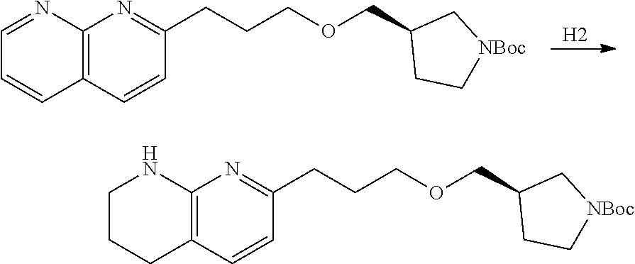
[H2].C12=C(C=CC(CCCOCC3CC[NBoc]C3)=N1)C=CC=N2.C12=C(C=CC(CCCOCC3CC[NBoc]C3)=N1)CCCN2
